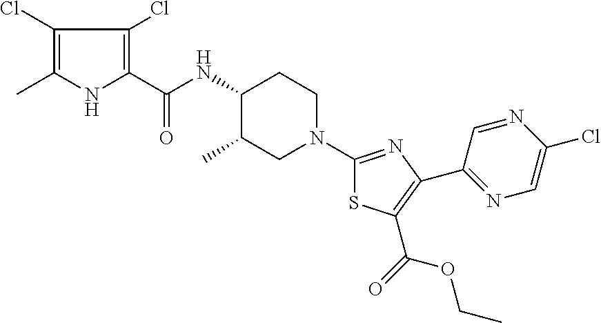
C1(Cl)=C(C)NC(C(NC2C(C)CN(C3=NC(C4=NC=C(Cl)N=C4)=C(C(OCC)=O)S3)CC2)=O)=C1Cl
